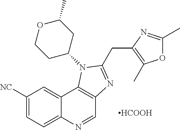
C1([NC])=CC=C2C(=C1)C1=C(C=N2)N=C(CC2=C(C)OC(C)=N2)N1C1CC(C)OCC1.[HCOOH]
